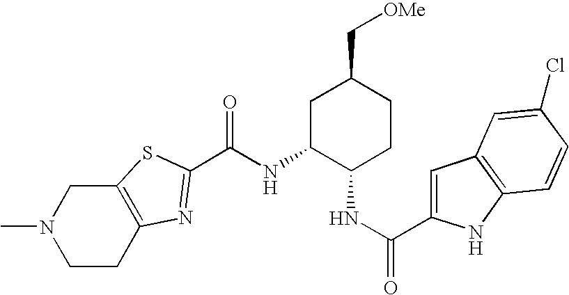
N(C1C(NC(=O)C2=CC3=C(N2)C=CC(Cl)=C3)CCC(C[OMe])C1)C(=O)C1=NC2=C(CN(C)CC2)S1
